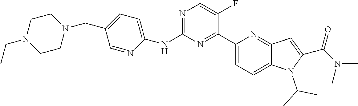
C1(NC2=CC=C(CN3CCN(CC)CC3)C=N2)=NC=C(F)C(C2=CC=C3C(=N2)C=C(C(=O)N(C)C)N3C(C)C)=N1
